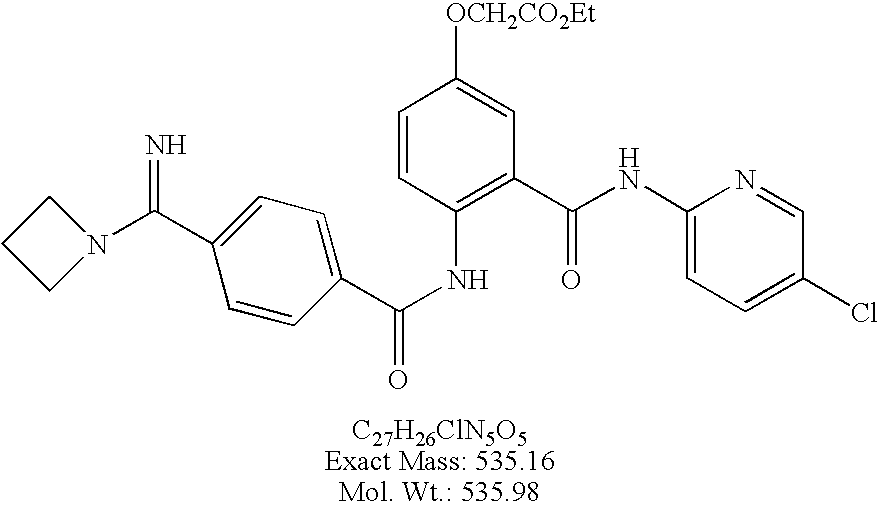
C1(C(N2CCC2)=N)=CC=C(C(NC2=C(C(NC3=CC=C(Cl)C=N3)=O)C=C([OCH2CO2Et])C=C2)=O)C=C1
